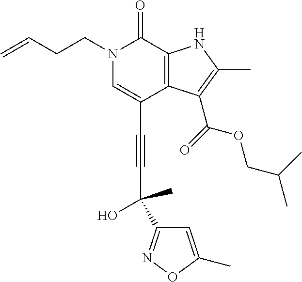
C(C1=CN(CCC=C)C(=O)C2=C1C(C(=O)OCC(C)C)=C(C)N2)#CC(O)(C1=NOC(C)=C1)C
